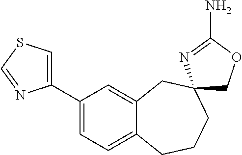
C1(C2=CSC=N2)=CC=C2C(=C1)CC1(CCC2)COC(N)=N1
